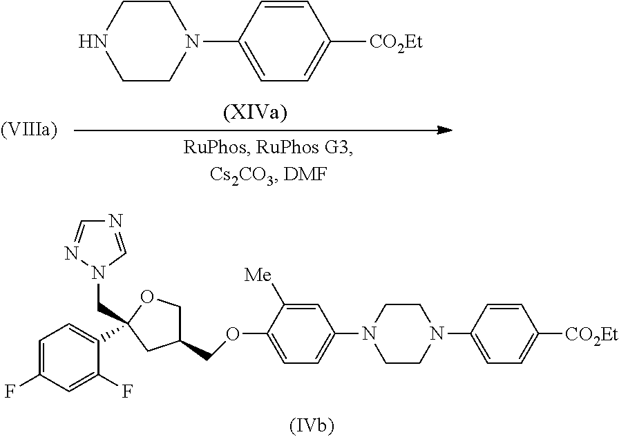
C1CN(C2=CC=C([CO2Et])C=C2)CCN1.C1=C(F)C=C(F)C(C2(CN3C=NC=N3)OCC(COC3=CC=C(N4CCN(C5=CC=C([CO2Et])C=C5)CC4)C=C3[Me])C2)=C1
